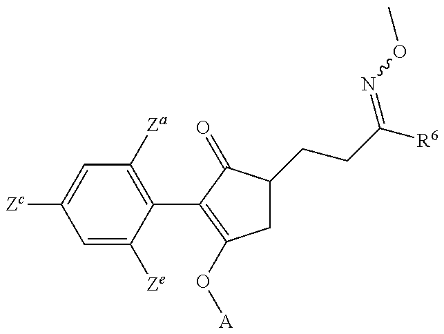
C1=C([Ze])C(C2=C(O[A])CC(CCC([R6])=NOC)C2=O)=C([Za])C=C1[Zc]
